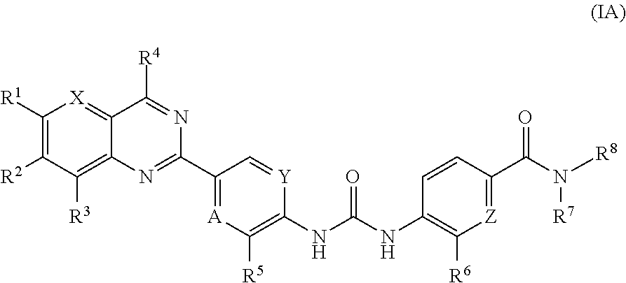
C1([R1])=C([R2])C([R3])=C2C(=[X]1)C([R4])=NC(C1=[A]C([R5])=C(NC(NC3=C([R6])[Z]=C(C(N([R8])[R7])=O)C=C3)=O)[Y]=C1)=N2
